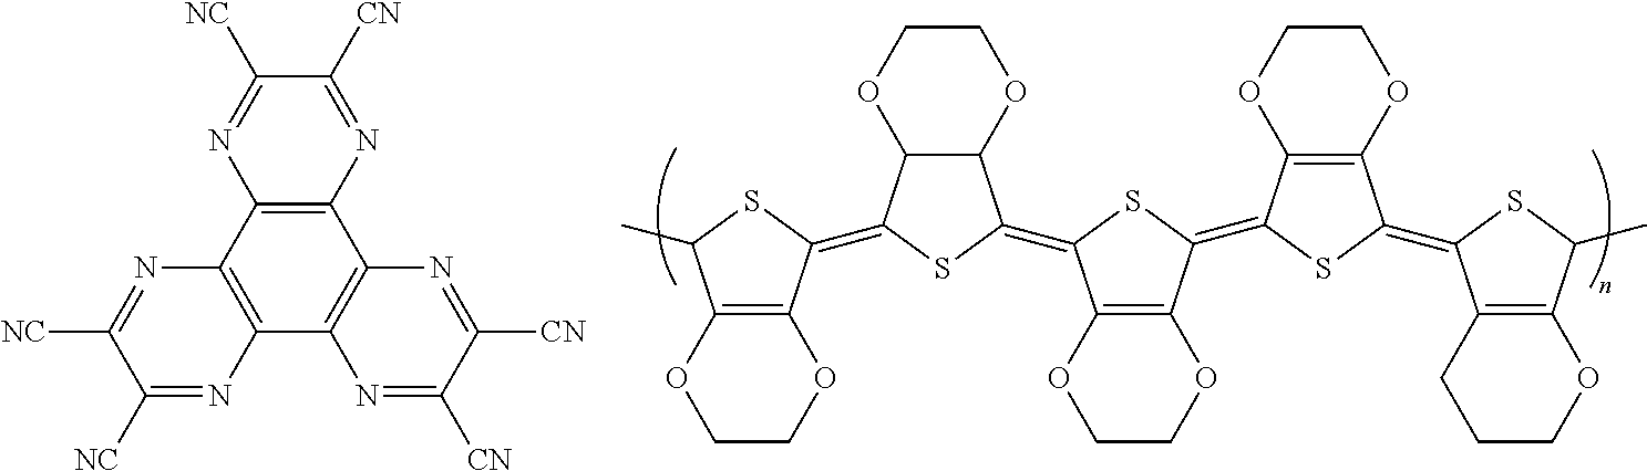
C1COC2=C(O1)C(C)SC2=C1C2C(OCCO2)C(=C2C3=C(OCCO3)C(=C3C4=C(OCCO4)C(=C4C5=C(OCCC5)C(C)S4)S3)S2)S1.C12=C(C3=C(C4=C1N=C([NC])C([CN])=N4)N=C([CN])C([CN])=N3)N=C([NC])C([NC])=N2
